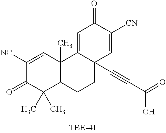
C1([NC])=CC2(C)C(C(C)(C)C1=O)CCC1(C#CC(O)=O)C2=CC(=O)C([CN])=C1
